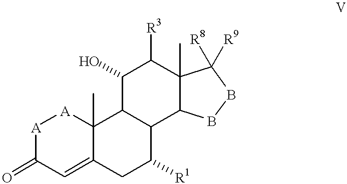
[A]1C(=O)C=C2C(C)([A]1)C1C(C([R1])C2)C2C(C)(C([R3])C1O)C([R8])([R9])BB2
